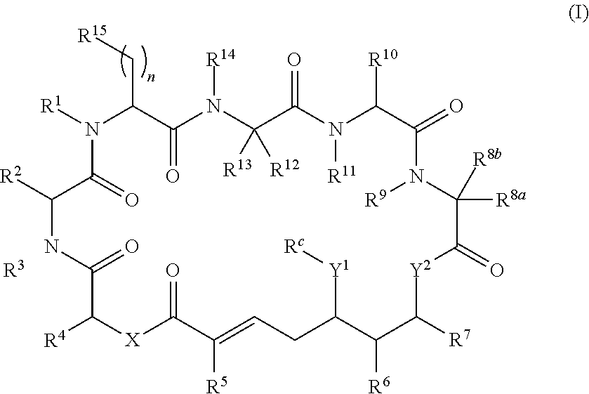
[R1]N1C(C[R15])C(=O)N([R14])C([R13])([R12])C(=O)N([R11])C([R10])C(=O)N([R9])C([R8a])([R8b])C(=O)[Y2]C([R7])C([R6])C([Y1][Rc])CC=C([R5])C(=O)[X]C([R4])C(=O)NC([R2])C1=O.[R3]
